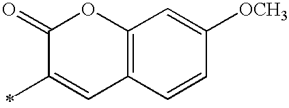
C1(C)=CC2=C(OC1=O)C=C([OCH3])C=C2
